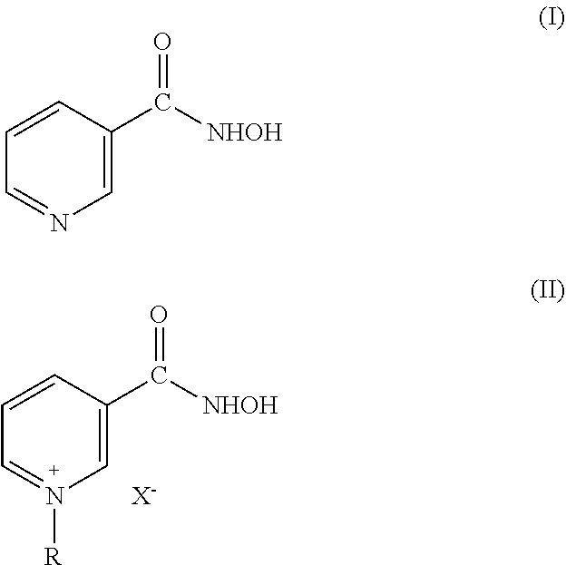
C1=C(C([NHOH])=O)C=CC=N1[R].[X-].C1=C(C([NHOH])=O)C=CC=N1
